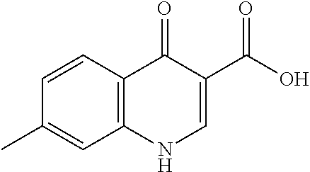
C1=CC2=C(C=C1C)NC=C(C(O)=O)C2=O
